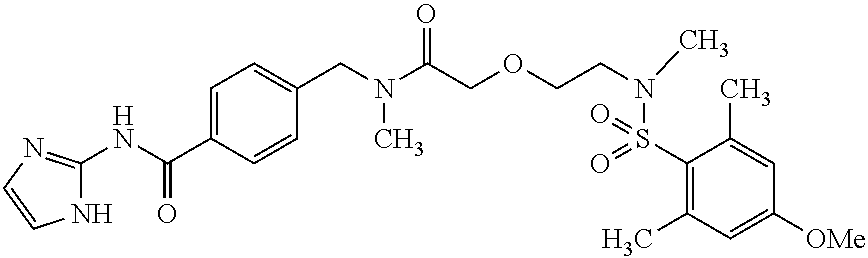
C1=C(C(NC2=NC=CN2)=O)C=CC(CN(C(COCCN(C)S(C2=C(C)C=C([OMe])C=C2C)(=O)=O)=O)C)=C1
